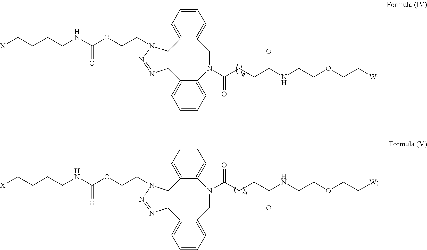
[X]CCCCNC(OCCN1C2=C(C3=CC=CC=C3N(C(CCC(NCCOCC[W])=O)=O)CC3=CC=CC=C23)N=N1)=O.[X]CCCCNC(OCCN1C2=C(C3=CC=CC=C3CN(C(CCC(NCCOCC[W])=O)=O)C3=CC=CC=C23)N=N1)=O
